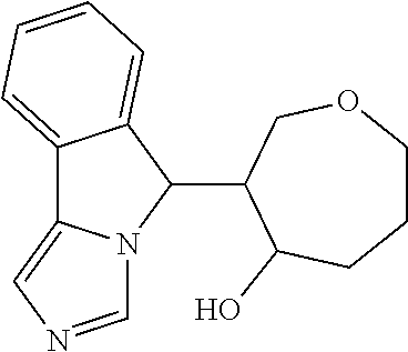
C12=CC=CC=C1C(C1C(O)CCCOC1)N1C2=CN=C1
